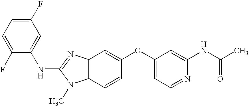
C1(F)=CC=C(F)C(NC2=NC3=C(N2C)C=CC(OC2=CC=NC(NC(C)=O)=C2)=C3)=C1
